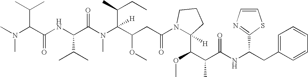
N(C(C(NC(C(N(C(C(CC(N1C(C(C(C(=O)NC(CC2=CC=CC=C2)C2=NC=CS2)C)OC)([H])CCC1)=O)OC)(C(C)CC)[H])C)=O)C(C)C)=O)C(C)C)(C)C
